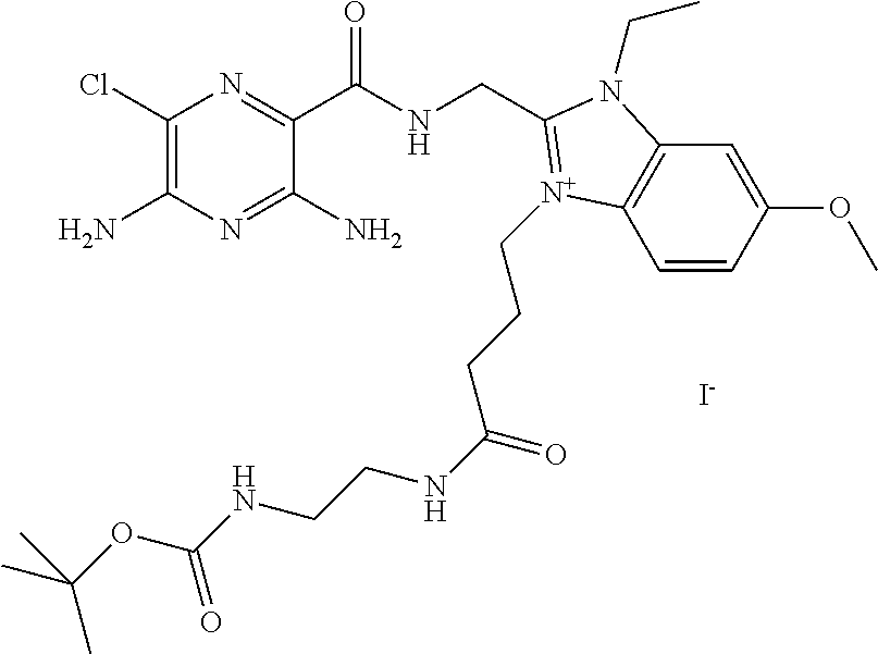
C1(Cl)=C(N)N=C(N)C(C(NCC2=[N+](CCCC(NCCNC(OC(C)(C)C)=O)=O)C3=C(C=C(OC)C=C3)N2CC)=O)=N1.[I-]
